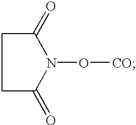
C1(=O)CCC(=O)N1O[CO]
